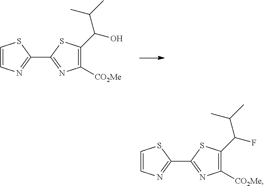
C1(C2=NC([CO2Me])=C(C(C(C)C)O)S2)=NC=CS1.C1(C2=NC([CO2Me])=C(C(C(C)C)F)S2)=NC=CS1
